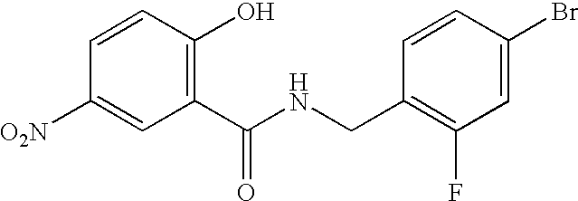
C1=CC(O)=C(C(NCC2=C(F)C=C(Br)C=C2)=O)C=C1[O2N]
